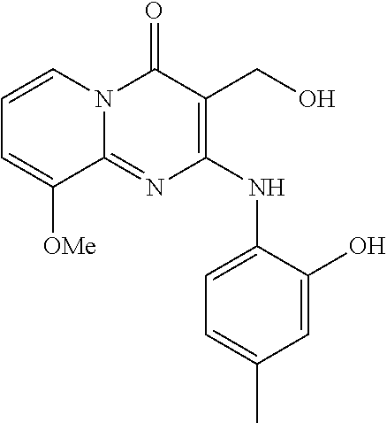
C1=C([OMe])C2=NC(NC3=CC=C(C)C=C3O)=C(CO)C(=O)N2C=C1
